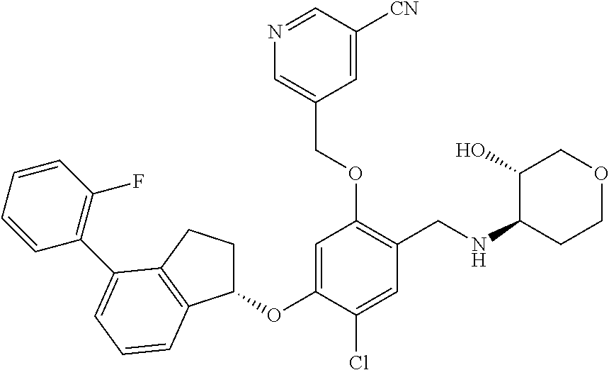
C1(OC2=CC(OCC3=CN=CC([CN])=C3)=C(CNC3CCOCC3O)C=C2Cl)CCC2=C1C=CC=C2C1=C(F)C=CC=C1
